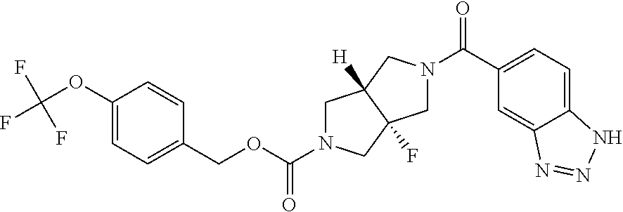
C12=CC=C(C(=O)N3CC4(F)C([H])(C3)CN(C(OCC3=CC=C(OC(F)(F)F)C=C3)=O)C4)C=C1N=NN2
